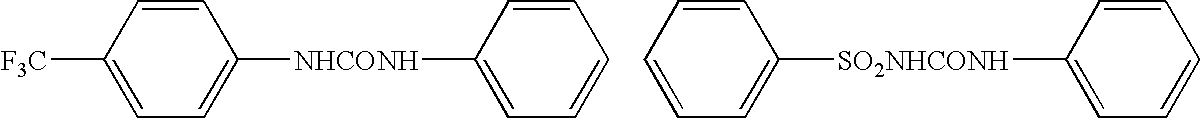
C1=CC([F3C])=CC=C1[NHCONH]C1=CC=CC=C1.C1=CC=CC=C1[SO2NHCONH]C1=CC=CC=C1
